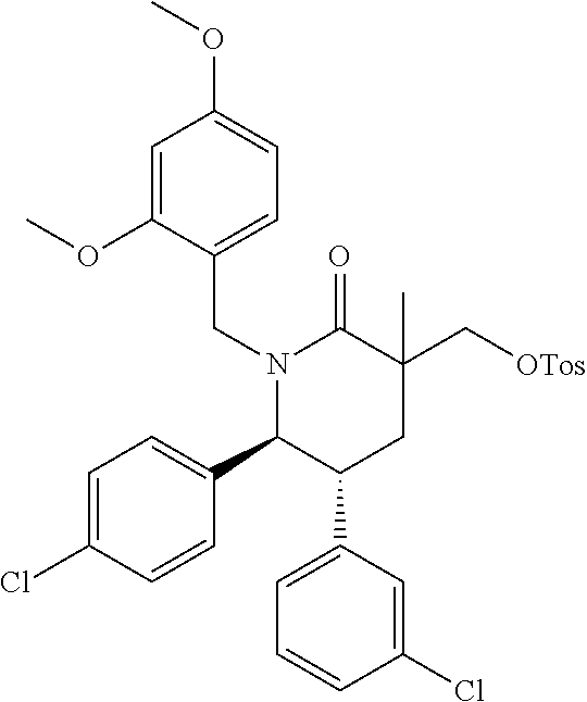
C1=C(OC)C(CN2C(C3=CC=C(Cl)C=C3)C(C3=CC=CC(Cl)=C3)CC(C[OTos])(C)C2=O)=CC=C1OC
